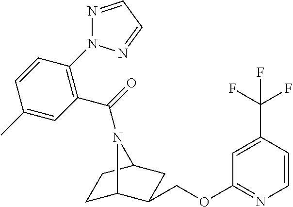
C1C2C(COC3=NC=CC(C(F)(F)F)=C3)CC(C1)N2C(=O)C1=C(N2N=CC=N2)C=CC(C)=C1
